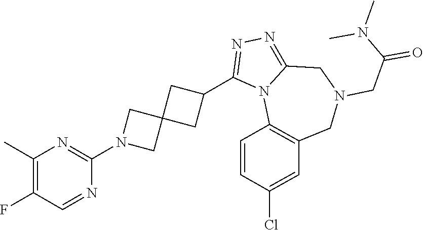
C1(C)=C(F)C=NC(N2CC3(C2)CC(C2=NN=C4N2C2=C(CN(CC(N(C)C)=O)C4)C=C(Cl)C=C2)C3)=N1
